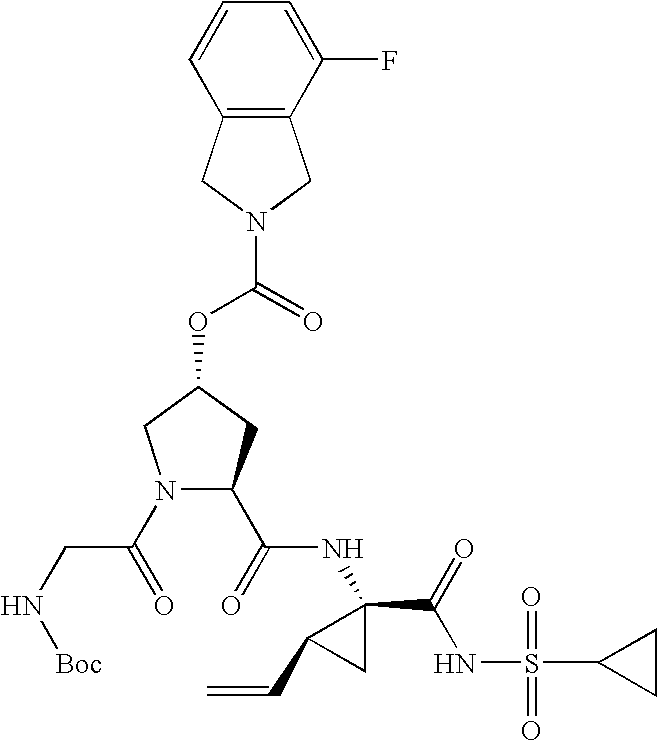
C1=CC2=C(C(F)=C1)CN(C(=O)OC1CC(C(=O)NC3(C(=O)NS(=O)(=O)C4CC4)C(C=C)C3)N(C(=O)CN[Boc])C1)C2
